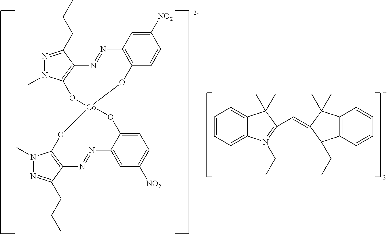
N1=C(CCC)C2=C(N1C)O[Co]1(OC3=C(N=N2)C=C([NO2])C=C3)OC2=C(C(CCC)=NN2C)N=NC2=CC([NO2])=CC=C2O1.C1=CC=C2C(=C1)C(C)(C)C(C=C1C(CC)C3=C(C=CC=C3)C1(C)C)=N2CC
